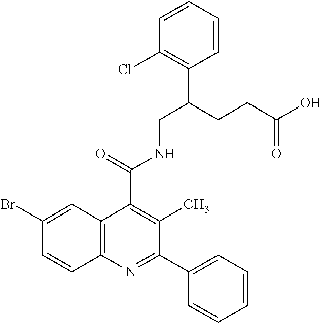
C1=CC(Cl)=C(C(CCC(O)=O)CNC(C2=C(C)C(C3=CC=CC=C3)=NC3=C2C=C(Br)C=C3)=O)C=C1
